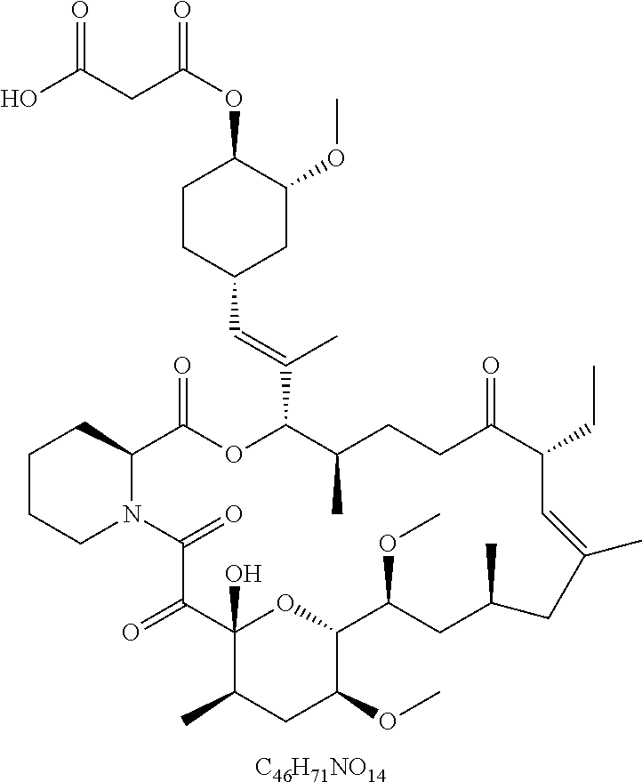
[C46H71NO14].C1CCN2C(C1)C(=O)OC(C(=CC1CC(OC)C(OC(CC(O)=O)=O)CC1)C)C(C)CCC(=O)C(CC)C=C(C)CC(C)CC(OC)C1OC(O)(C(=O)C2=O)C(C)CC1OC
